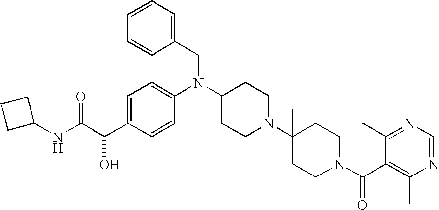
C1=C(C(C(NC2CCC2)=O)O)C=CC(N(CC2=CC=CC=C2)C2CCN(C3(C)CCN(C(=O)C4=C(C)N=CN=C4C)CC3)CC2)=C1
